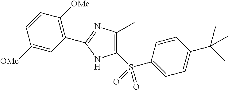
C1=CC(C(C)(C)C)=CC=C1S(C1=C(C)N=C(C2=C([OMe])C=CC([OMe])=C2)N1)(=O)=O
